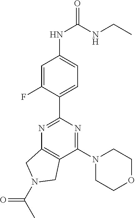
C1=C(F)C(C2=NC3=C(C(N4CCOCC4)=N2)CN(C(C)=O)C3)=CC=C1NC(NCC)=O
